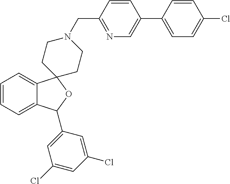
C1=C2C(=CC=C1)C1(OC2C2=CC(Cl)=CC(Cl)=C2)CCN(CC2=NC=C(C3=CC=C(Cl)C=C3)C=C2)CC1
